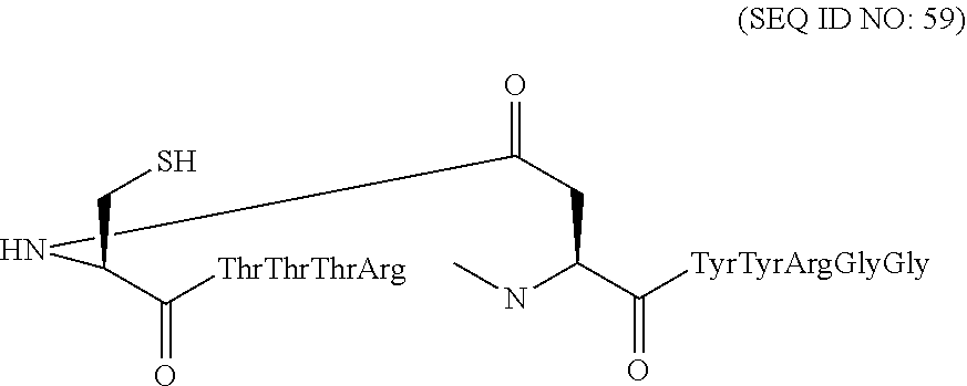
C(C(C([TyrTyrArgGlyGly])=O)NC)C(=O)NC(C(=O)[ThrThrThrArg])CS
